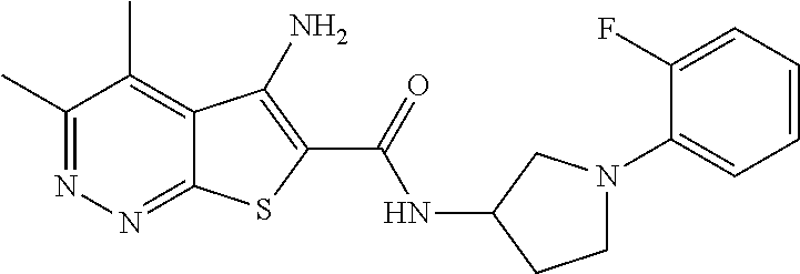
C1(C)=NN=C2C(=C1C)C(N)=C(C(=O)NC1CCN(C3=CC=CC=C3F)C1)S2
